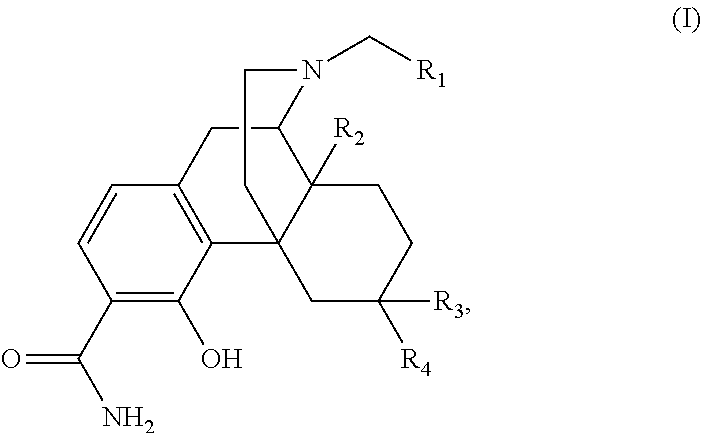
C12CC3=C(C4(C1([R2])CCC([R4])([R3])C4)CCN2C[R1])C(O)=C(C(=O)N)C=C3
